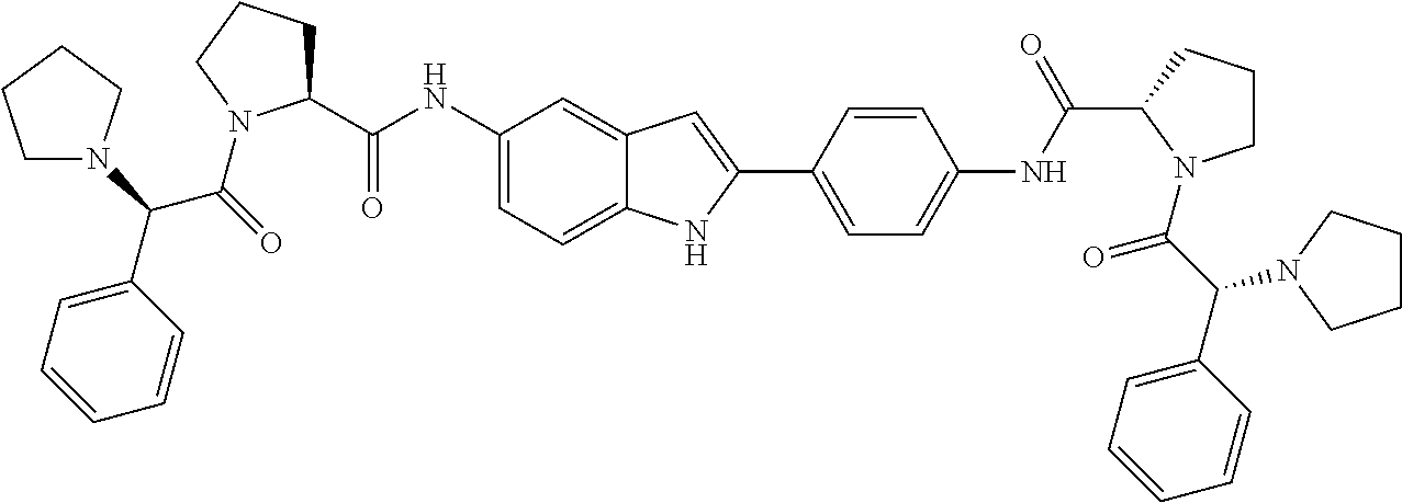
C(C(=O)N1C(C(=O)NC2=CC=C3C(=C2)C=C(C2=CC=C(NC(=O)C4CCCN4C(=O)C(C4=CC=CC=C4)N4CCCC4)C=C2)N3)CCC1)(C1=CC=CC=C1)N1CCCC1
